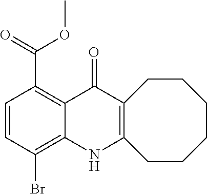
C1=CC(Br)=C2C(=C1C(OC)=O)C(=O)C1=C(N2)CCCCCC1
